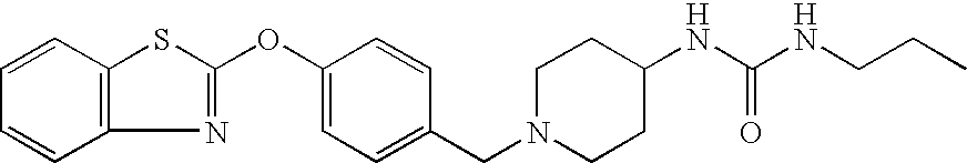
C12=C(C=CC=C1)SC(OC1=CC=C(CN3CCC(NC(NCCC)=O)CC3)C=C1)=N2
